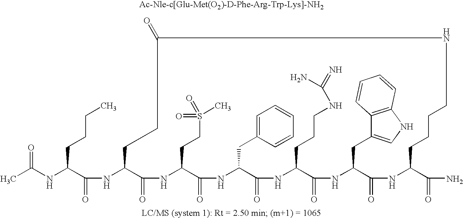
CC(NC(C(NC1C(=O)NC(CCS(=O)(=O)C)C(=O)NC(CC2=CC=CC=C2)C(=O)NC(CCCNC(N)=N)C(=O)NC(CC2=CNC3=C2C=CC=C3)C(=O)NC(C(N)=O)CCCCNC(=O)CC1)=O)CCCC)=O
